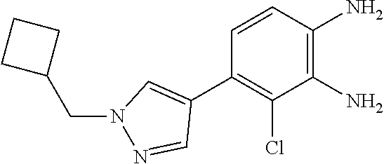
C1(C2=CN(CC3CCC3)N=C2)=C(Cl)C(N)=C(N)C=C1
